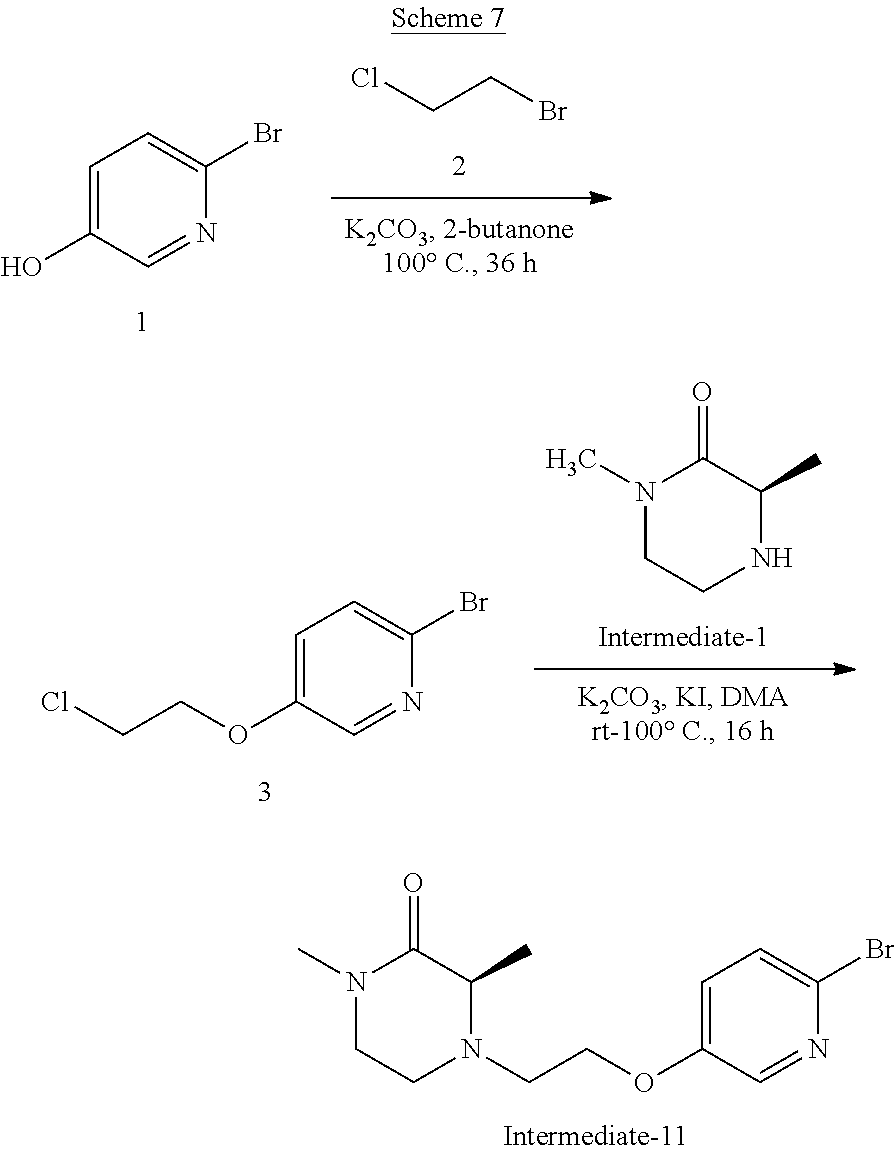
ClCCBr.C1=C(O)C=NC(Br)=C1.N1(C)CCNC(C)C1=O.C1(OCCCl)=CC=C(Br)N=C1.C1(OCCN2CCN(C)C(=O)C2C)=CC=C(Br)N=C1
